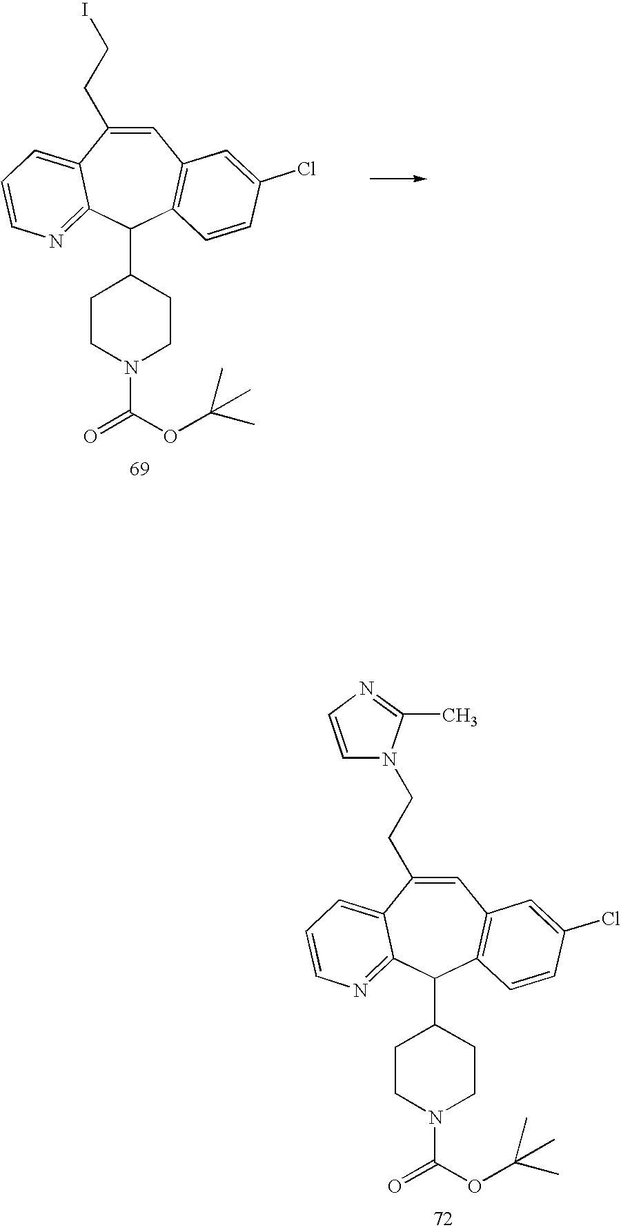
C1=C(CCI)C2=CC=CN=C2C(C2CCN(C(OC(C)(C)C)=O)CC2)C2=C1C=C(Cl)C=C2.C1=C(CCN2C=CN=C2C)C2=CC=CN=C2C(C2CCN(C(OC(C)(C)C)=O)CC2)C2=C1C=C(Cl)C=C2
